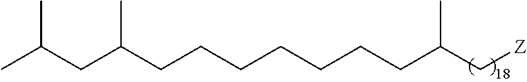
C(CCCCCCC(C[Z])C)C(CC(C)C)C
